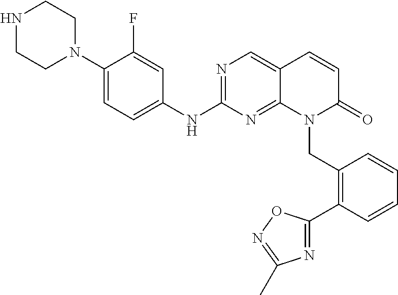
N1CCN(C2=CC=C(NC3=NC=C4C(=N3)N(CC3=C(C5=NC(C)=NO5)C=CC=C3)C(=O)C=C4)C=C2F)CC1
